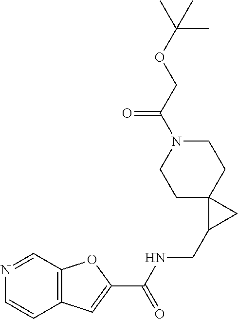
C1C2(CCN(C(COC(C)(C)C)=O)C1)C(CNC(C1=CC3=C(O1)C=NC=C3)=O)C2
